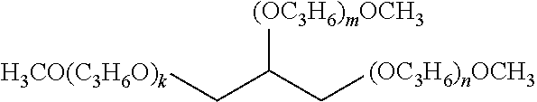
[(OC3H6)mOCH3]C(C[(OC3H6)nOCH3])C[H3CO(C3H6O)k]
